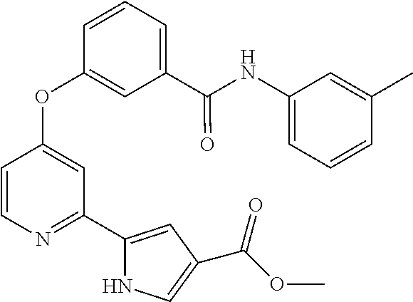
C1(C(NC2=CC=CC(C)=C2)=O)=CC=CC(OC2=CC(C3=CC(C(OC)=O)=CN3)=NC=C2)=C1
